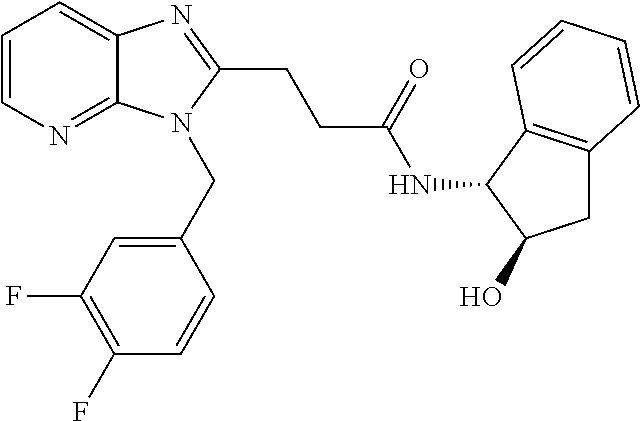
C1=CN=C2C(=C1)N=C(CCC(NC1C3=C(CC1O)C=CC=C3)=O)N2CC1=CC(F)=C(F)C=C1
